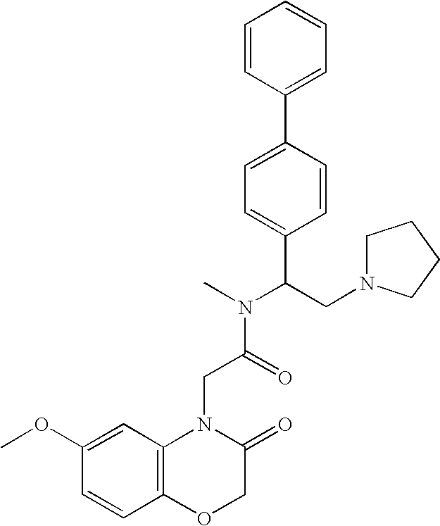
C1N(CC(N(C)C(=O)CN2C3=C(OCC2=O)C=CC(OC)=C3)C2=CC=C(C3=CC=CC=C3)C=C2)CCC1
